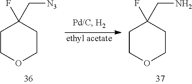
C1COCCC1(C[N3])F.[ethyl acetate].C1COCCC1(CN)F
